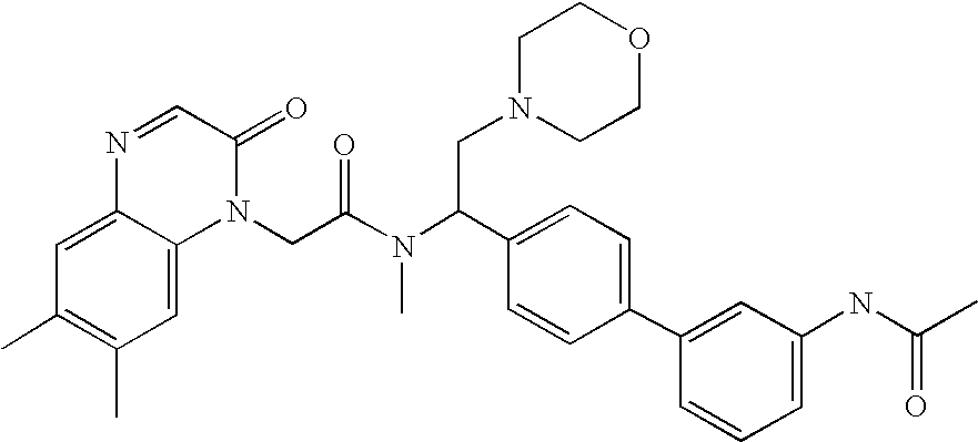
C1(C)=C(C)C=C2C(=C1)N=CC(=O)N2CC(N(C(C1=CC=C(C2=CC(NC(C)=O)=CC=C2)C=C1)CN1CCOCC1)C)=O
